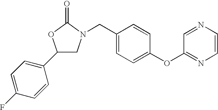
C1(C2=CC=C(F)C=C2)CN(CC2=CC=C(OC3=NC=CN=C3)C=C2)C(=O)O1
